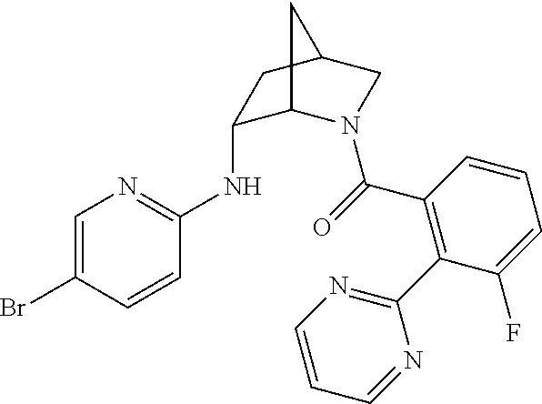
C1(NC2=NC=C(Br)C=C2)C2N(C(=O)C3=C(C4=NC=CC=N4)C(F)=CC=C3)CC(C1)C2
